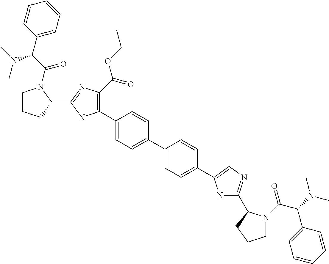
C1CCC(C2=NC(C(OCC)=O)=C(C3=CC=C(C4=CC=C(C5=CN=C(C6N(C(C(N(C)C)C7=CC=CC=C7)=O)CCC6)N5)C=C4)C=C3)N2)N1C(C(N(C)C)C1=CC=CC=C1)=O
